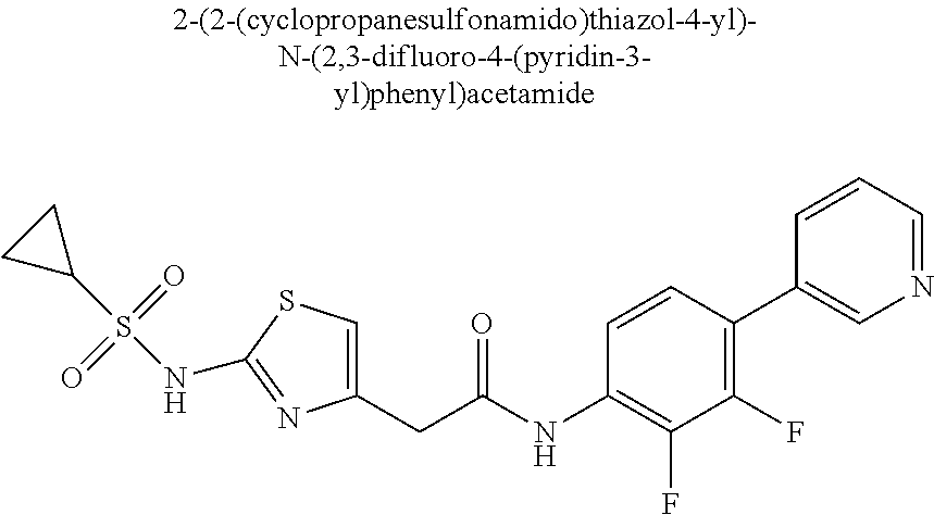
C1(CC(NC2=C(F)C(F)=C(C3=CN=CC=C3)C=C2)=O)=CSC(NS(C2CC2)(=O)=O)=N1
